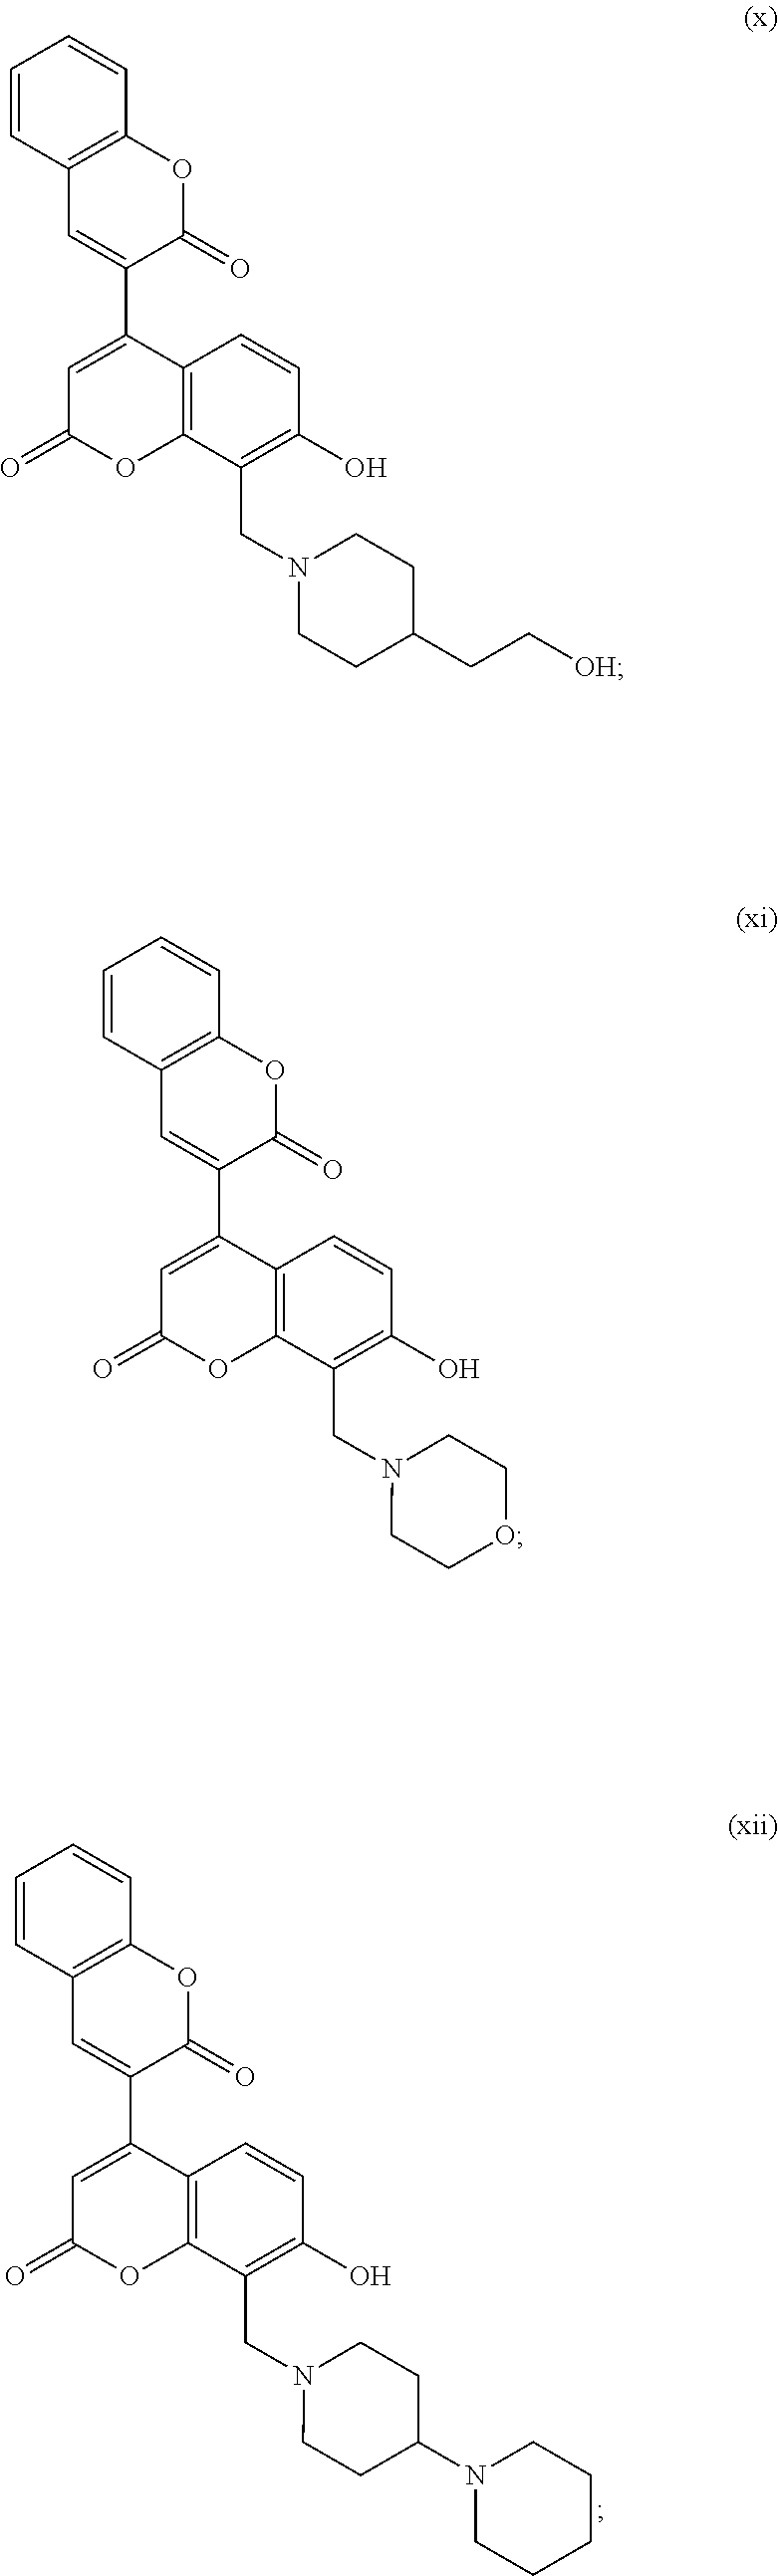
C1=CC2=C(C=C1)OC(=O)C(C1=CC(=O)OC3=C1C=CC(O)=C3CN1CCC(CC[OH])CC1)=C2.C1=CC2=C(C=C1)OC(=O)C(C1=CC(=O)OC3=C1C=CC(O)=C3CN1CCOCC1)=C2.C1=CC2=C(C=C1)OC(=O)C(C1=CC(=O)OC3=C1C=CC(O)=C3CN1CCC(N3CCCCC3)CC1)=C2
